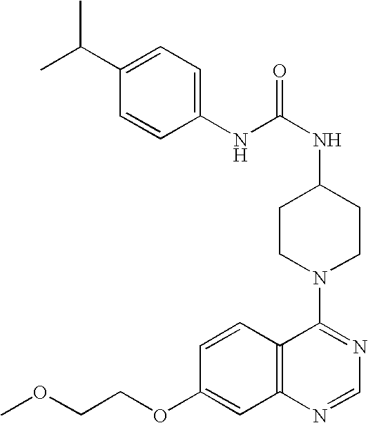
C1(NC(NC2CCN(C3=NC=NC4=C3C=CC(OCCOC)=C4)CC2)=O)=CC=C(C(C)C)C=C1
